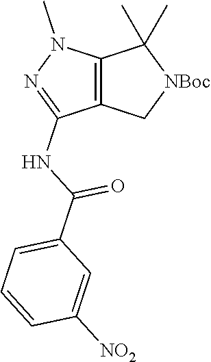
C12=C(C[NBoc]C1(C)C)C(NC(=O)C1=CC=CC([NO2])=C1)=NN2C
